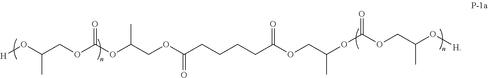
[H]OC(COC(OC(COC(CCCCC(OCC(OC(OCC(O[H])C)=O)C)=O)=O)C)=O)C
